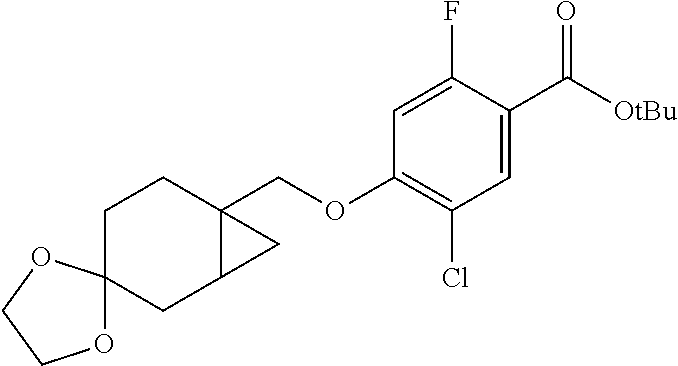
O1C2(OCC1)CC1C(COC3=C(Cl)C=C(C([OtBu])=O)C(F)=C3)(CC2)C1
